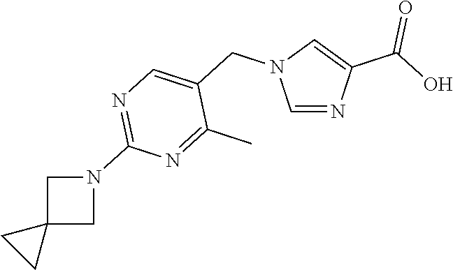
C1=NC(C(=O)O)=CN1CC1=CN=C(N2CC3(C2)CC3)N=C1C
